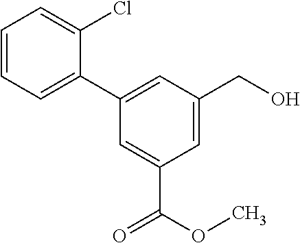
C1=CC=C(C2=CC(CO)=CC(C(=O)OC)=C2)C(Cl)=C1
